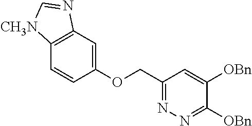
C(C1=NN=C([OBn])C([OBn])=C1)OC1=CC2=C(C=C1)[CH3N]C=N2
